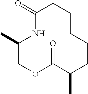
CC1COC(=O)C(C)CCCCCC(=O)N1
